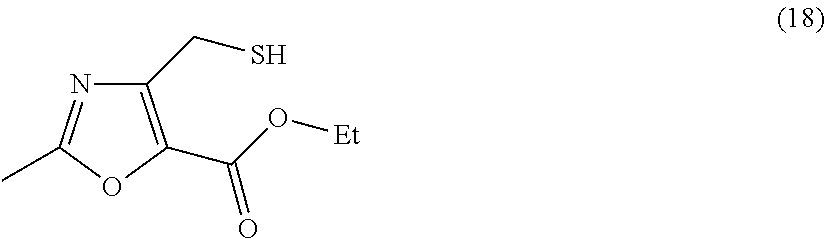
C1(CS)=C(C(O[Et])=O)OC(C)=N1
